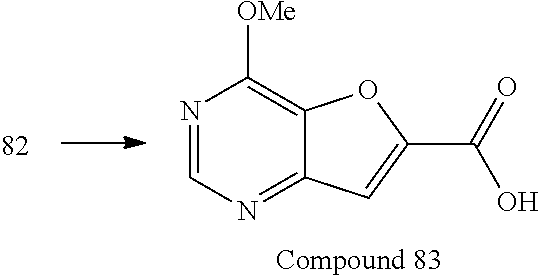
N1=CN=C2C(=C1[OMe])OC(C(=O)O)=C2
